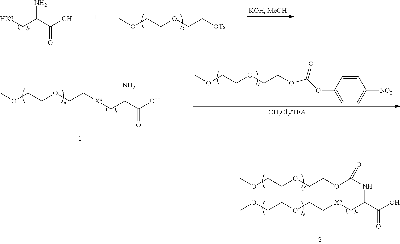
O(CCOCCOC(NC(C(O)=O)C[Xa]CCOCCOC)=O)C.C(C(C(O)=O)N)[HXa].O(CCOCC[OTs])C.O(CCOCC[Xa]CC(C(O)=O)N)C.O(CCOCCOC(OC1=CC=C([NO2])C=C1)=O)C
